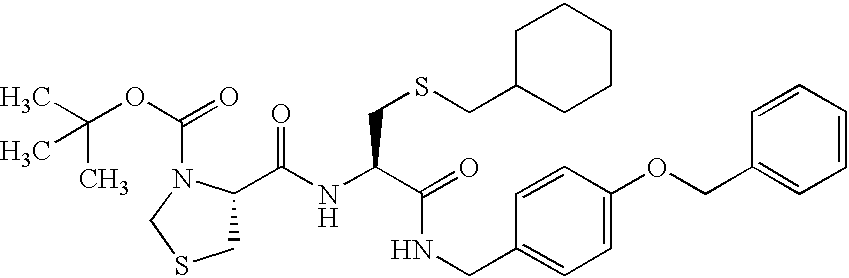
C(NC(C(=O)NCC1=CC=C(OCC2=CC=CC=C2)C=C1)CSCC1CCCCC1)(=O)C1CSCN1C(OC(C)(C)C)=O
